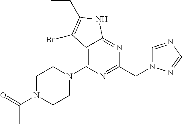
C(C)(N1CCN(C2=C3C(=NC(CN4C=NC=N4)=N2)NC(CC)=C3Br)CC1)=O
